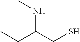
C(CS)(NC)CC
